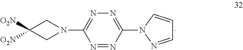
N1=NC(N2N=CC=C2)=NN=C1N1CC([O2N])([O2N])C1
